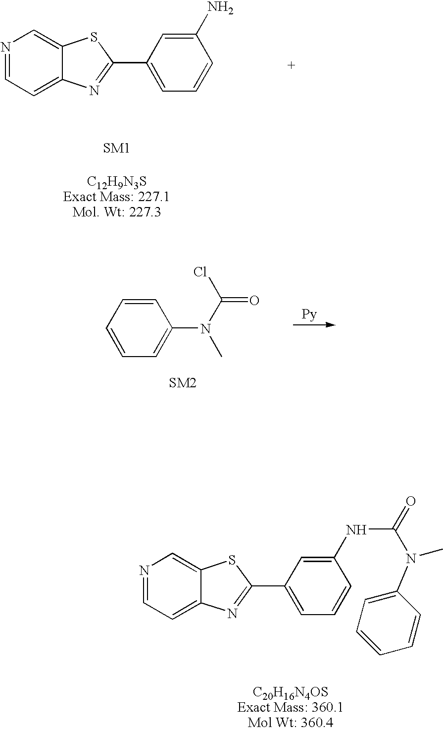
N1=CC=C2C(=C1)SC(C1=CC=CC(N)=C1)=N2.C1=CC=C(N(C(Cl)=O)C)C=C1.N1=CC=C2C(=C1)SC(C1=CC=CC(NC(N(C3=CC=CC=C3)C)=O)=C1)=N2
